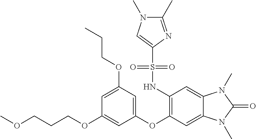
C1=C(OCCC)C=C(OC2=C(NS(C3=CN(C)C(C)=N3)(=O)=O)C=C3C(=C2)N(C)C(=O)N3C)C=C1OCCCOC
